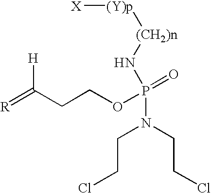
C(CCl)N(CCCl)P(=O)(OCCC(=[R])[H])N[(CH2)n][(Y)p][X]
